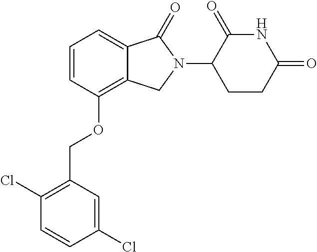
C(OC1=C2C(=CC=C1)C(=O)N(C1CCC(=O)NC1=O)C2)C1=C(Cl)C=CC(Cl)=C1
